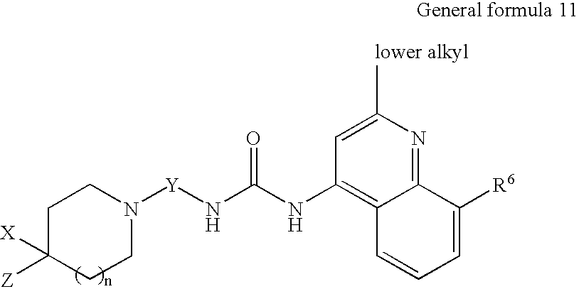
[Y](NC(NC1=C2C(=NC(C)=C1)C([R6])=CC=C2)=O)N1CCC([Z])([X])CC1
